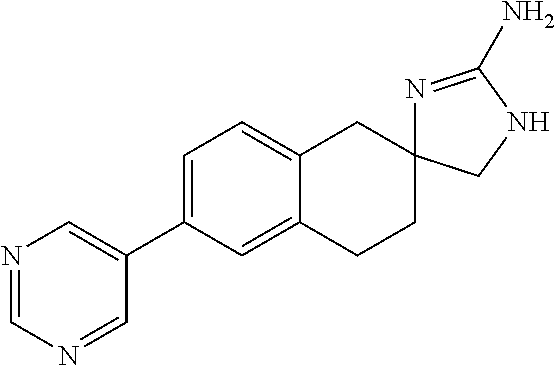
C1=C(C2=CN=CN=C2)C=C2C(=C1)CC1(CC2)N=C(N)NC1
